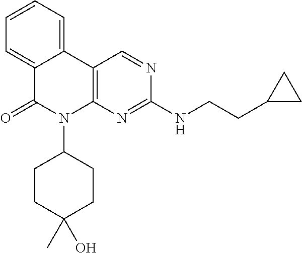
C1=CC=C2C(=C1)C(=O)N(C1CCC(C)(O)CC1)C1=C2C=NC(NCCC2CC2)=N1
